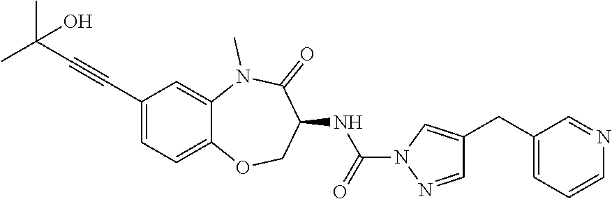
C(#CC1=CC=C2C(=C1)N(C)C(=O)C(NC(=O)N1N=CC(CC3=CC=CN=C3)=C1)CO2)C(C)(C)O
